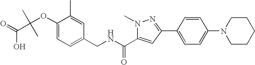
C1(OC(C)(C)C(=O)O)=CC=C(CNC(=O)C2=CC(C3=CC=C(N4CCCCC4)C=C3)=NN2C)C=C1C
